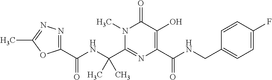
C(C1=NC(C(NCC2=CC=C(F)C=C2)=O)=C(O)C(=O)N1C)(NC(C1=NN=C(C)O1)=O)(C)C
